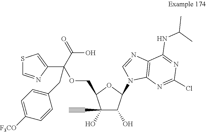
C1(C#C)(O)C(O)C(N2C3=C(N=C2)C(NC(C)C)=NC(Cl)=N3)OC1COC(C1=CSC=N1)(CC1=CC=C([F3CO])C=C1)C(O)=O
